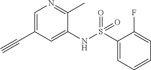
C1=C(C#C)C=C(NS(C2=CC=CC=C2F)(=O)=O)C(C)=N1
